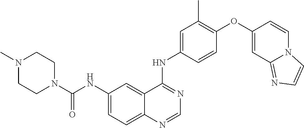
C12=CC=C(NC(=O)N3CCN(C)CC3)C=C1C(NC1=CC(C)=C(OC3=CC4=NC=CN4C=C3)C=C1)=NC=N2
